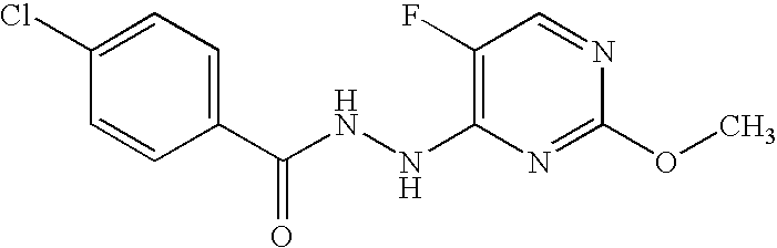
COC1=NC(NNC(=O)C2=CC=C(Cl)C=C2)=C(F)C=N1
